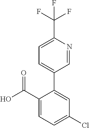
OC(C1=CC=C(Cl)C=C1C1=CC=C(C(F)(F)F)N=C1)=O
